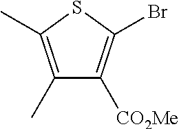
C1(C)=C(C)SC(Br)=C1[CO2Me]
